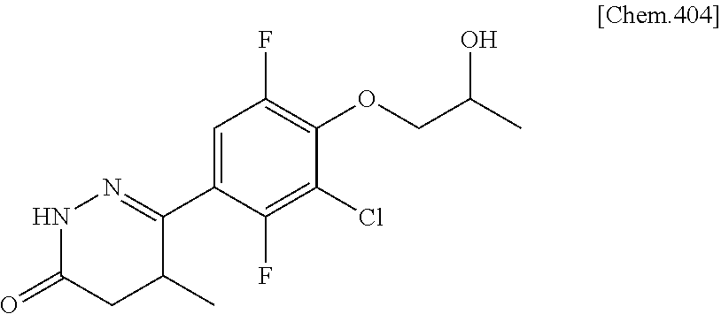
N1C(=O)CC(C)C(C2=CC(F)=C(OCC(C)O)C(Cl)=C2F)=N1
